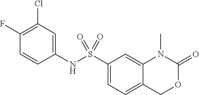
C1(NS(C2=CC=C3C(=C2)N(C)C(=O)OC3)(=O)=O)=CC(Cl)=C(F)C=C1
